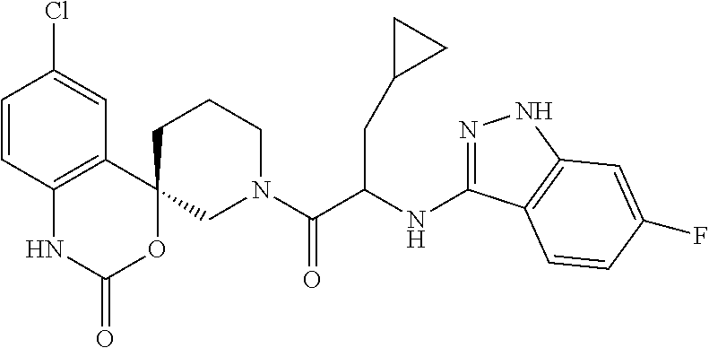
C12=C(C=C(Cl)C=C1)C1(OC(=O)N2)CN(C(C(CC2CC2)NC2=NNC3=C2C=CC(F)=C3)=O)CCC1
